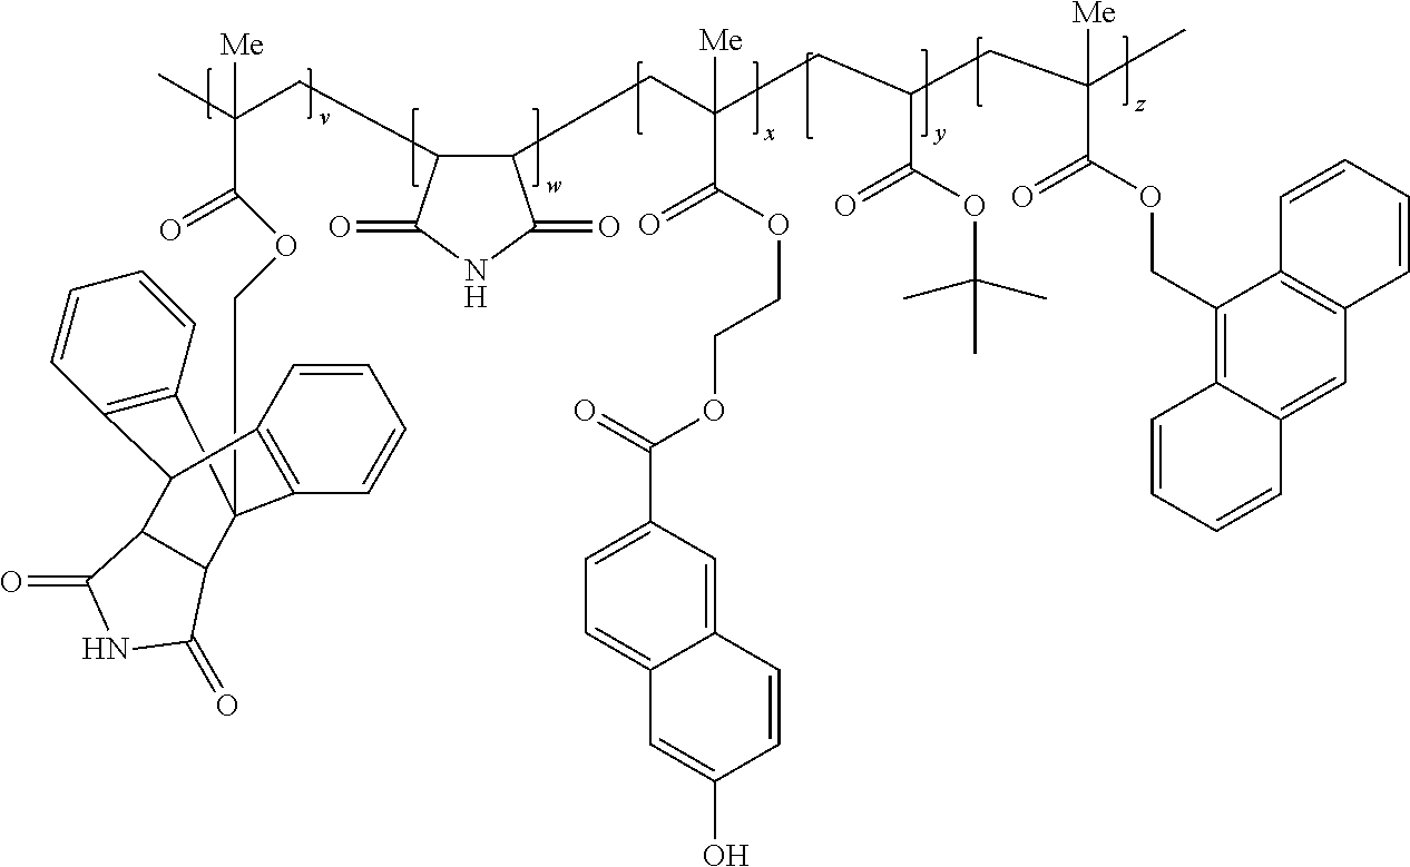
CC(CC1C(=O)NC(=O)C1CC(C(OCCOC(C1=CC=C2C(=C1)C=CC(O)=C2)=O)=O)([Me])CC(CC(C)([Me])C(OCC1=C2C(=CC3=C1C=CC=C3)C=CC=C2)=O)C(OC(C)(C)C)=O)([Me])C(=O)OCC12C3C(=O)NC(=O)C3C(C3=C1C=CC=C3)C1=C2C=CC=C1
